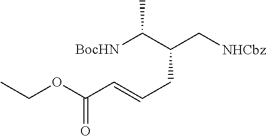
C(C(C)[BocHN])(C[NHCbz])CC=CC(OCC)=O
